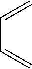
C(=C)C=C
